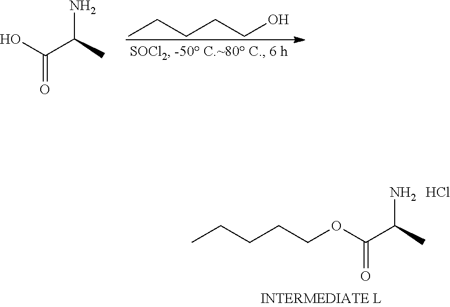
C(CCCO)C.NC(C)C(O)=O.NC(C)C(OCCCCC)=O.Cl
